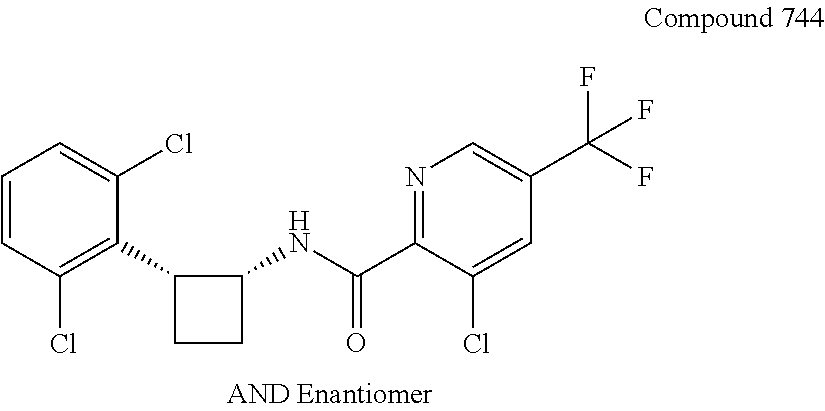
C1=CC(Cl)=C(C2CCC2NC(C2=NC=C(C(F)(F)F)C=C2Cl)=O)C(Cl)=C1
